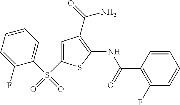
C1=CC=C(F)C(S(C2=CC(C(N)=O)=C(NC(=O)C3=C(F)C=CC=C3)S2)(=O)=O)=C1
